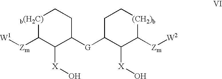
[W1][Zm]C1C([X]O)C([G]C2C([X]O)C([Zm][W2])[(CH2)b]CC2)CC[b(H2C)]1
